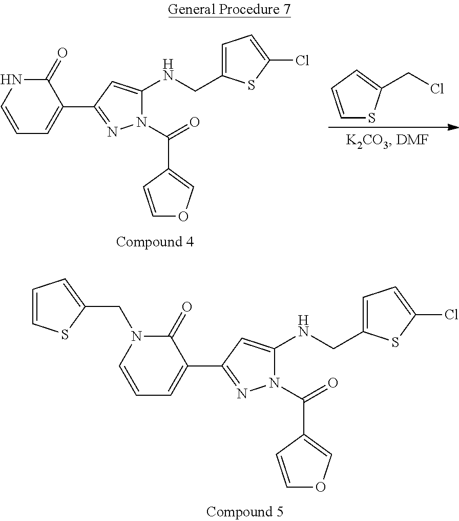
C1=CC=C(CCl)S1.C1=CNC(=O)C(C2=NN(C(=O)C3=COC=C3)C(NCC3=CC=C(Cl)S3)=C2)=C1.C1=CN(CC2=CC=CS2)C(=O)C(C2=NN(C(=O)C3=COC=C3)C(NCC3=CC=C(Cl)S3)=C2)=C1
